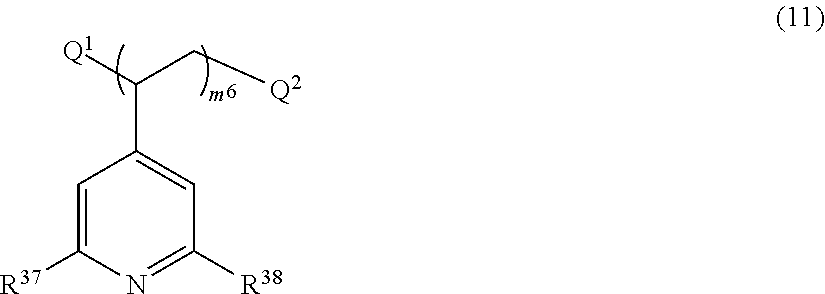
C1=C([R37])N=C([R38])C=C1C(C[Q2])[Q1]
